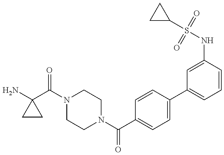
NC1(C(N2CCN(C(C3=CC=C(C4=CC=CC(NS(C5CC5)(=O)=O)=C4)C=C3)=O)CC2)=O)CC1
